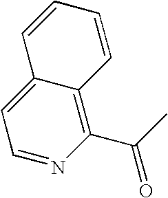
C1=NC(C(C)=O)=C2C(=C1)C=CC=C2
